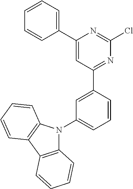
C1(C2=CC=CC=C2)=CC(C2=CC(N3C4=C(C5=C3C=CC=C5)C=CC=C4)=CC=C2)=NC(Cl)=N1
